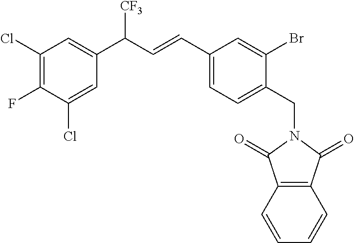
C1(CN2C(=O)C3=C(C2=O)C=CC=C3)=CC=C(C=CC(C2=CC(Cl)=C(F)C(Cl)=C2)[CF3])C=C1Br
